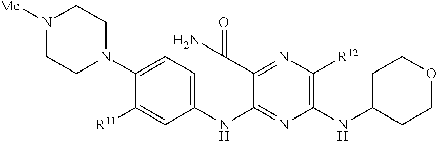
N1([Me])CCN(C2=CC=C(NC3=NC(NC4CCOCC4)=C([R12])N=C3C(N)=O)C=C2[R11])CC1
